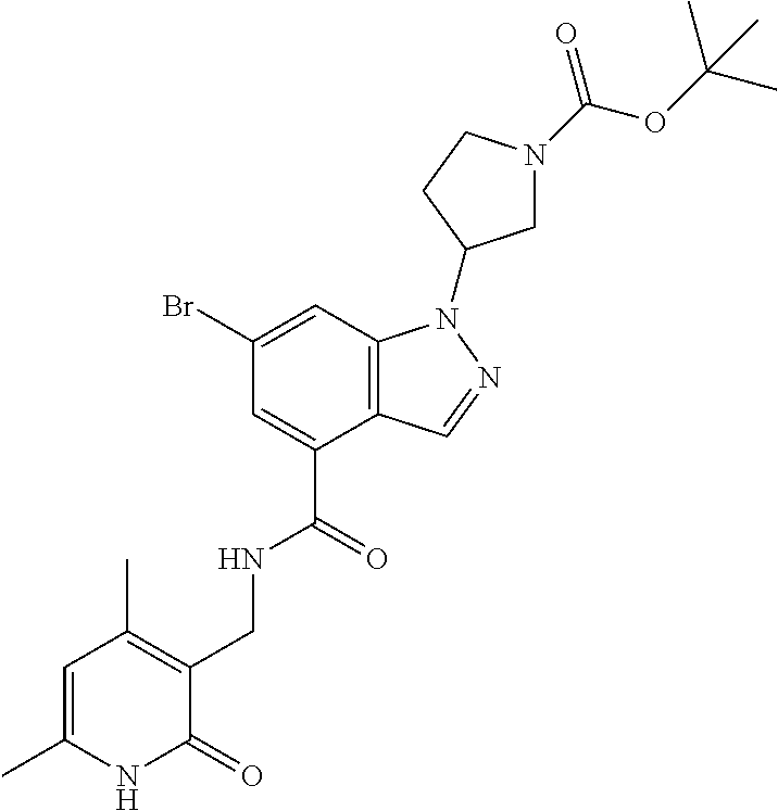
BrC1=CC2=C(C(C(=O)NCC3=C(C)C=C(C)NC3=O)=C1)C=NN2C1CN(C(OC(C)(C)C)=O)CC1
